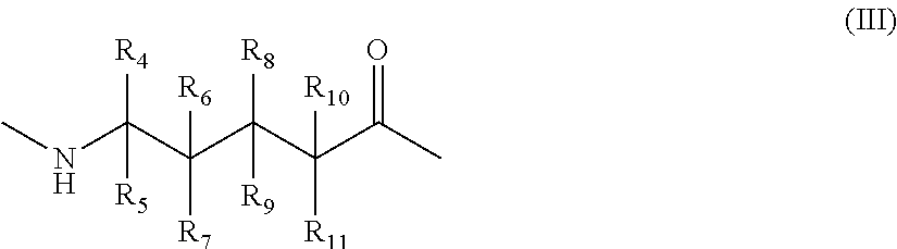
CNC([R4])([R5])C([R6])([R7])C(C(C(C)=O)([R11])[R10])([R8])[R9]
